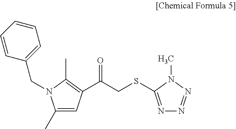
C1(C)=CC(C(CSC2=NN=NN2C)=O)=C(C)N1CC1=CC=CC=C1
